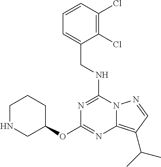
C(NC1=NC(OC2CCCNC2)=NC2=C(C(C)C)C=NN12)C1=CC=CC(Cl)=C1Cl
